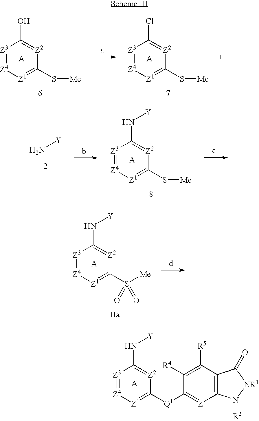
[Z3]1=[Z4][Z1]=C([Q1]C2=[Z]C3=C(C([R5])=C2[R4])C(=O)[NR1]N3)[Z2]=C1N[Y].[Z3]1=[Z4][Z1]=C(S[Me])[Z2]=C1O.[Z3]1=[Z4][Z1]=C(S[Me])[Z2]=C1Cl.[Z3]1=[Z4][Z1]=C(S[Me])[Z2]=C1N[Y].N[Y].[Z3]1=[Z4][Z1]=C(S([Me])(=O)=O)[Z2]=C1N[Y]
